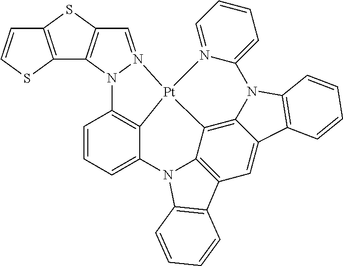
N12N(=CC3=C1C1=C(S3)C=CS1)[Pt]13C4=C2C=CC=C4N2C4=C(C=C5C(=C41)N(C1=CC=CC=N13)C1=C5C=CC=C1)C1=C2C=CC=C1
